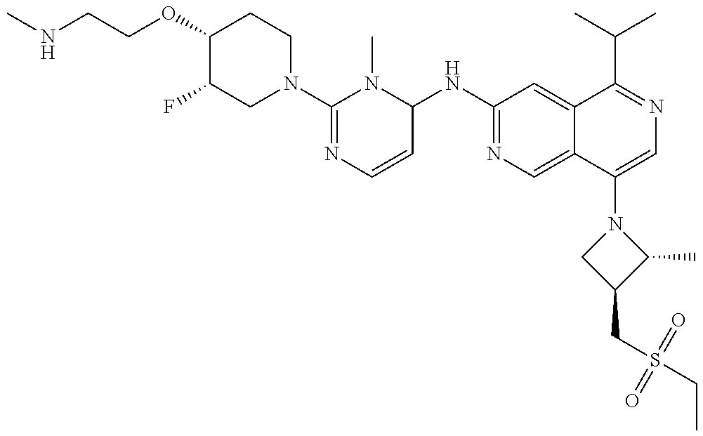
C1(OCCNC)C(F)CN(C2=NC=CC(NC3=NC=C4C(=C3)C(C(C)C)=NC=C4N3CC(CS(CC)(=O)=O)C3C)N2C)CC1
